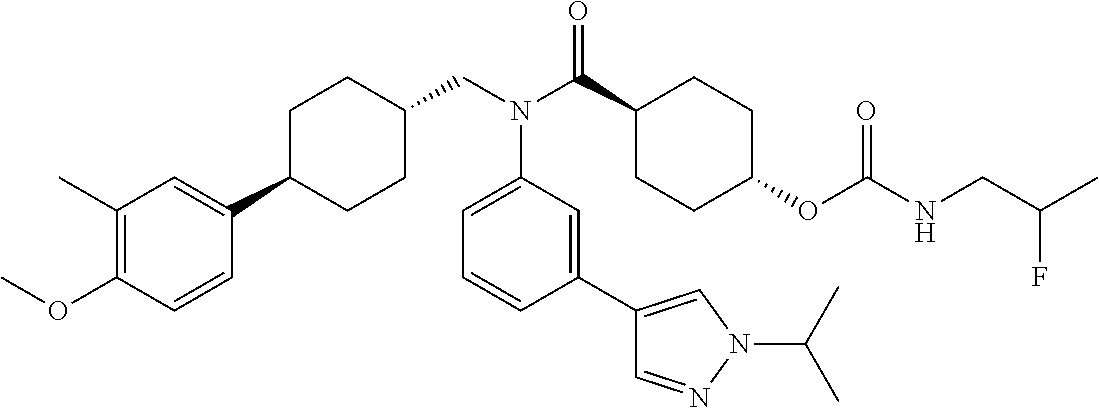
C1(C)=C(OC)C=CC(C2CCC(CN(C(C3CCC(OC(NCC(C)F)=O)CC3)=O)C3=CC=CC(C4=CN(C(C)C)N=C4)=C3)CC2)=C1
